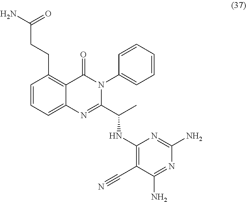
C1=CC=C2C(=C1CCC(N)=O)C(=O)N(C1=CC=CC=C1)C(C(C)NC1=C(C#N)C(N)=NC(N)=N1)=N2
